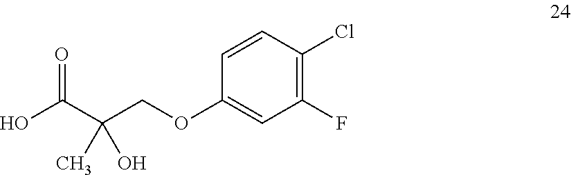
C1(OCC(C(O)=O)(C)O)=CC(F)=C(Cl)C=C1
